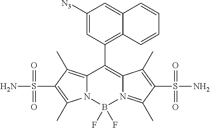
C12=C(C)C(S(N)(=O)=O)=C(C)N1B(F)(F)N1=C(C)C(S(=O)(N)=O)=C(C)C1=C2C1=C2C(=CC([N3])=C1)C=CC=C2
